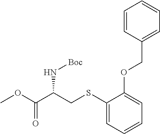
O(C(C(CSC1=CC=CC=C1OCC1=CC=CC=C1)N[Boc])=O)C
